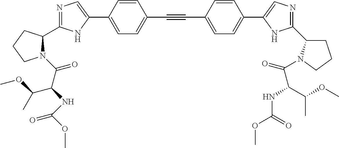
N1=C(C2N(C(C(NC(OC)=O)C(OC)C)=O)CCC2)NC(C2=CC=C(C#CC3=CC=C(C4=CN=C(C5CCCN5C(=O)C(NC(=O)OC)C(C)OC)N4)C=C3)C=C2)=C1
